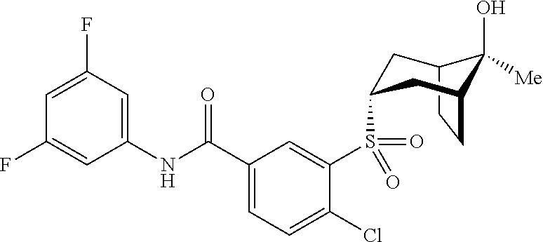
C1=C(F)C=C(NC(C2=CC=C(Cl)C(S(=O)(=O)C3CC4C(O)([Me])C(CC4)C3)=C2)=O)C=C1F
